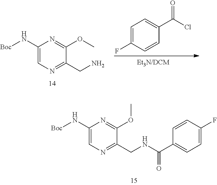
C1(N[Boc])=CN=C(CN)C(OC)=N1.[Et3N/DCM].C1=C(F)C=CC(C(Cl)=O)=C1.C1(N[Boc])=CN=C(CNC(C2=CC=C(F)C=C2)=O)C(OC)=N1
